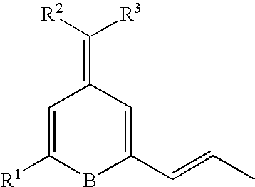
C1=C([R1])BC(C=CC)=CC1=C([R3])[R2]
